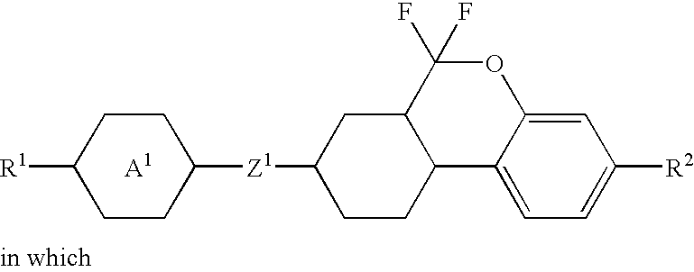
C1([R1])CCC([Z1]C2CCC3C(C2)C(F)(F)OC2=CC([R2])=CC=C32)CC1.[A1]
